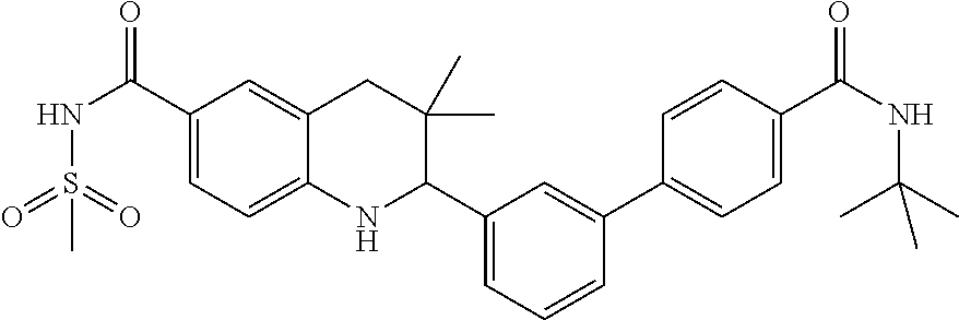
C1(C(NS(=O)(=O)C)=O)=CC=C2C(=C1)CC(C)(C)C(C1=CC=CC(C3=CC=C(C(NC(C)(C)C)=O)C=C3)=C1)N2
